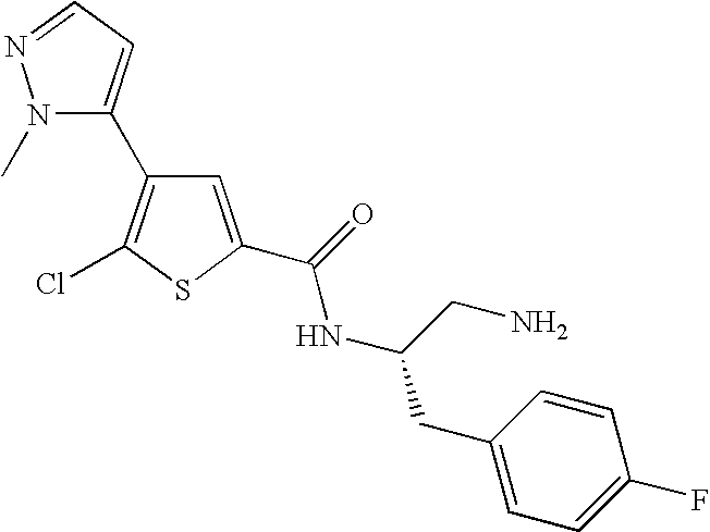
C1=C(C(=O)NC(CN)CC2=CC=C(F)C=C2)SC(Cl)=C1C1=CC=NN1C
